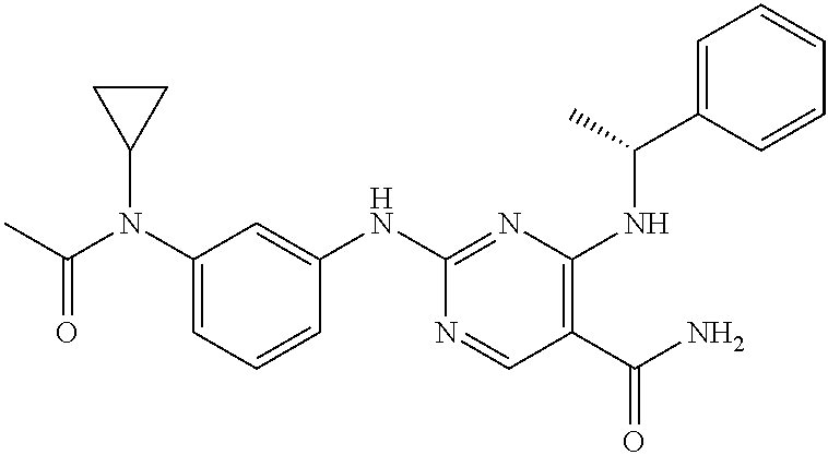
C1(N(C(C)=O)C2CC2)=CC=CC(NC2=NC(NC(C3=CC=CC=C3)C)=C(C(N)=O)C=N2)=C1
